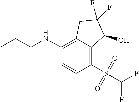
C(NC1=C2C(=C(S(C(F)F)(=O)=O)C=C1)C(O)C(F)(F)C2)CC
